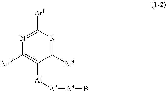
C1([Ar1])=NC([Ar2])=C([A1][A2][A3]B)C([Ar3])=N1
